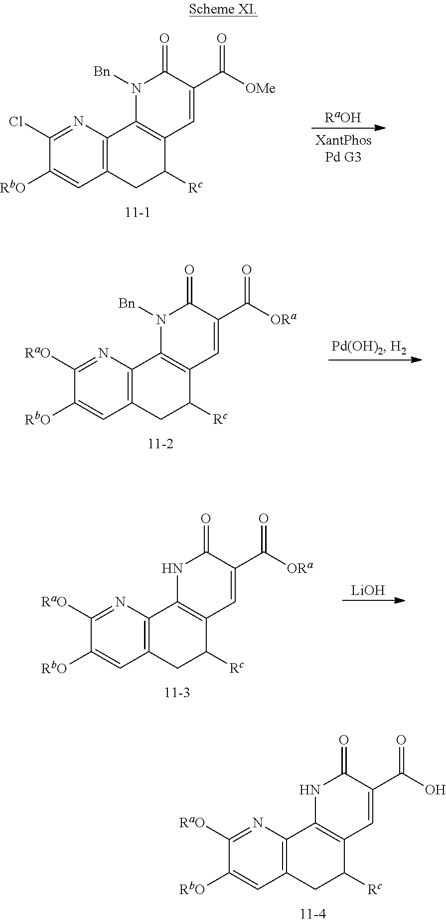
C1(Cl)=NC2=C(C=C1[RbO])CC([Rc])C1=C2N([Bn])C(=O)C(C([OMe])=O)=C1.C1([RaO])=NC2=C(C=C1[RbO])CC([Rc])C1=C2N([Bn])C(=O)C(C([ORa])=O)=C1.C1([RaO])=NC2=C(C=C1[RbO])CC([Rc])C1=C2NC(=O)C(C([ORa])=O)=C1.[LiOH].C1([RaO])=NC2=C(C=C1[RbO])CC([Rc])C1=C2NC(=O)C(C(O)=O)=C1
